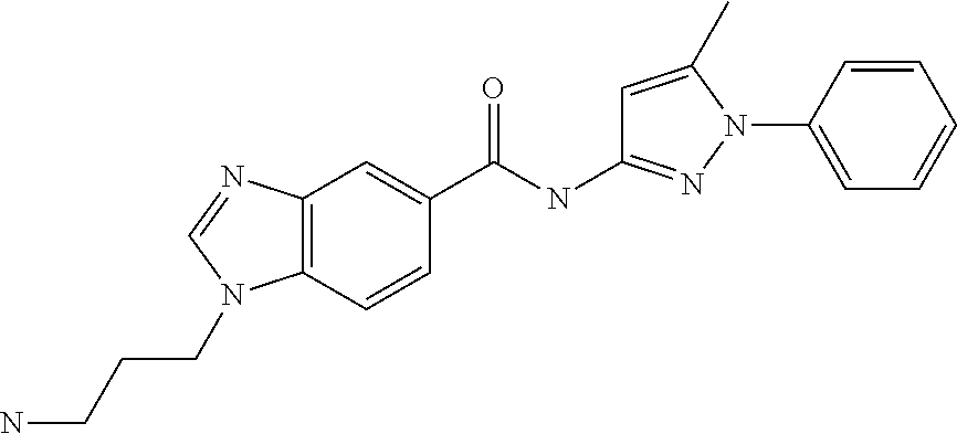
C12=C(C=CC(C(NC3=NN(C4=CC=CC=C4)C(C)=C3)=O)=C1)N(CCCN)C=N2
